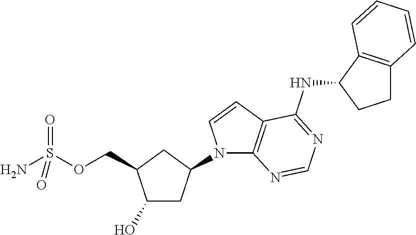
C1(O)CC(N2C3=C(C=C2)C(NC2CCC4=C2C=CC=C4)=NC=N3)CC1COS(N)(=O)=O
